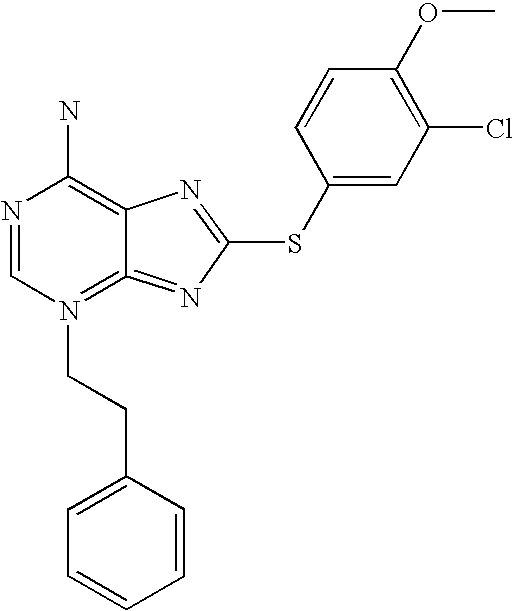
N1=CN(CCC2=CC=CC=C2)=C2=NC(SC3=CC(Cl)=C(OC)C=C3)=NC2=C1N
